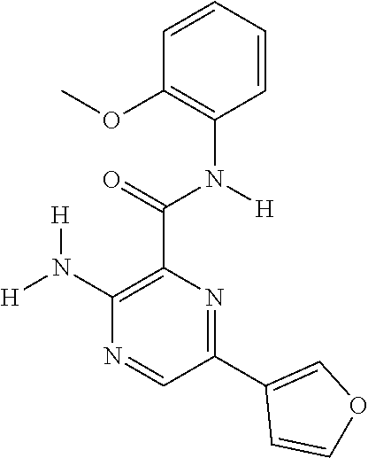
C1(N([H])[H])=C(C(N(C2=C(OC)C=CC=C2)[H])=O)N=C(C2=COC=C2)C=N1
